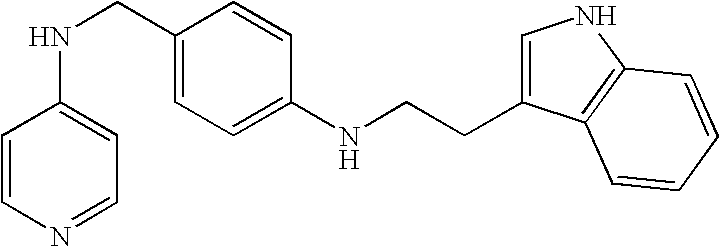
C1(CNC2=CC=NC=C2)=CC=C(NCCC2=CNC3=C2C=CC=C3)C=C1
